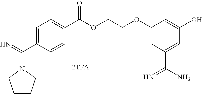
[2TFA].N1(C(=N)C2=CC=C(C(OCCOC3=CC(C(N)=N)=CC(O)=C3)=O)C=C2)CCCC1
